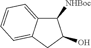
C1=C2C([NHBoc])C(O)CC2=CC=C1
